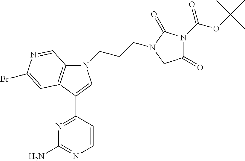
N1=C(C2=CN(CCCN3C(=O)N(C(OC(C)(C)C)=O)C(=O)C3)C3=C2C=C(Br)N=C3)C=CN=C1N
